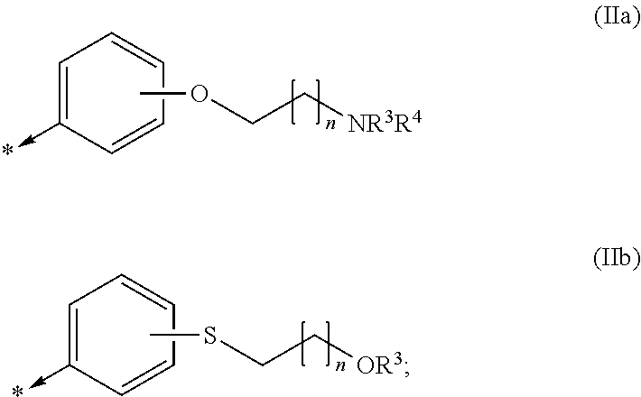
C1=C(->*)C=CC=C1.COCC[NR3R4].C1=C(->*)C=CC=C1.CSCC[OR3]
